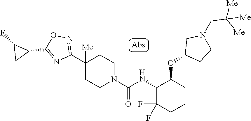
C1(C2([Me])CCN(C(=O)NC3C(F)(F)CCCC3OC3CCN(CC([Me])([Me])[Me])C3)CC2)=NOC(C2CC2F)=N1
